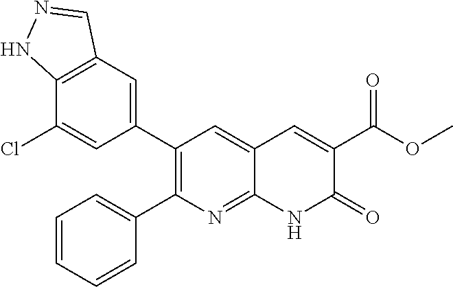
C12=C(C=C(C3=C(C4=CC=CC=C4)N=C4C(=C3)C=C(C(OC)=O)C(=O)N4)C=C1Cl)C=NN2
